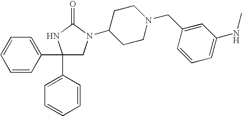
C1(C2=CC=CC=C2)(C2=CC=CC=C2)CN(C2CCN(CC3=CC(NC)=CC=C3)CC2)C(=O)N1
